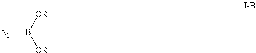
[A1]B([OR])[OR]
